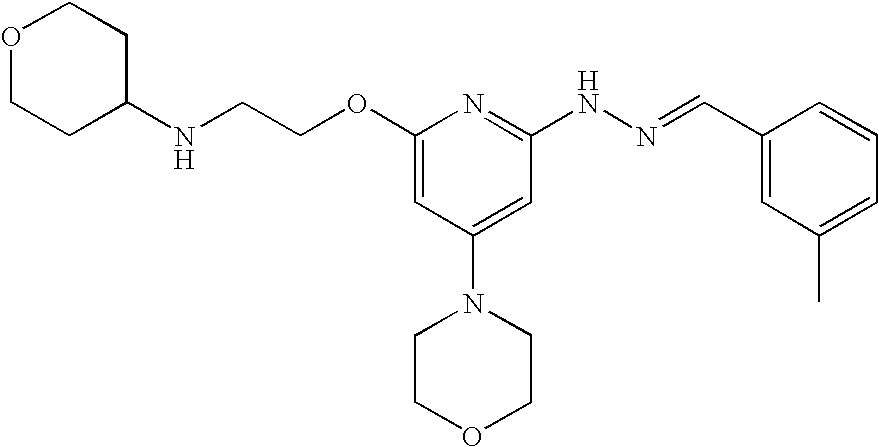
N(CCOC1=CC(N2CCOCC2)=CC(NN=CC2=CC(C)=CC=C2)=N1)C1CCOCC1
